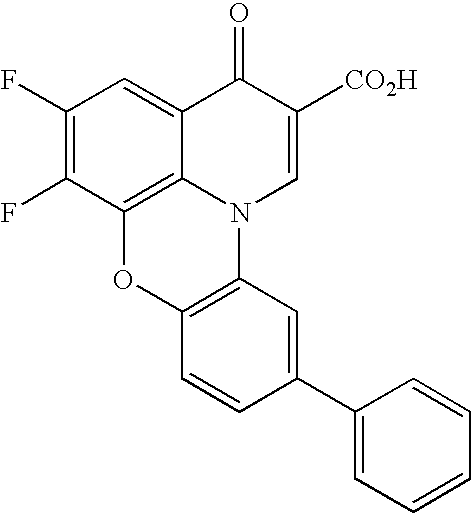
C1(F)=C(F)C2=C3C(=C1)C(=O)C([CO2H])=CN3C1=C(O2)C=CC(C2=CC=CC=C2)=C1
